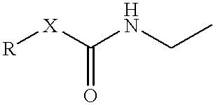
N(C([X][R])=O)CC
